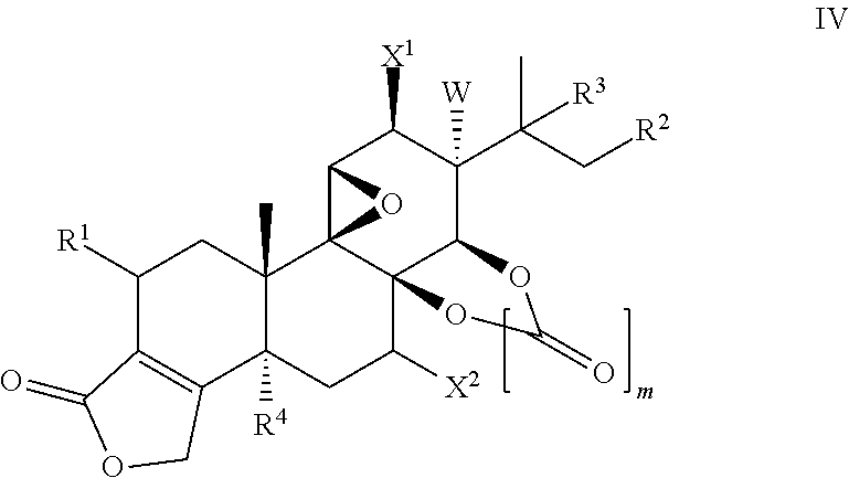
C1([R1])C2=C(C3([R4])C(C)(C1)C14C5(C([X2])C3)C(C(C(C[R2])(C)[R3])([W])C([X1])C1O4)OC(=O)O5)COC2=O
